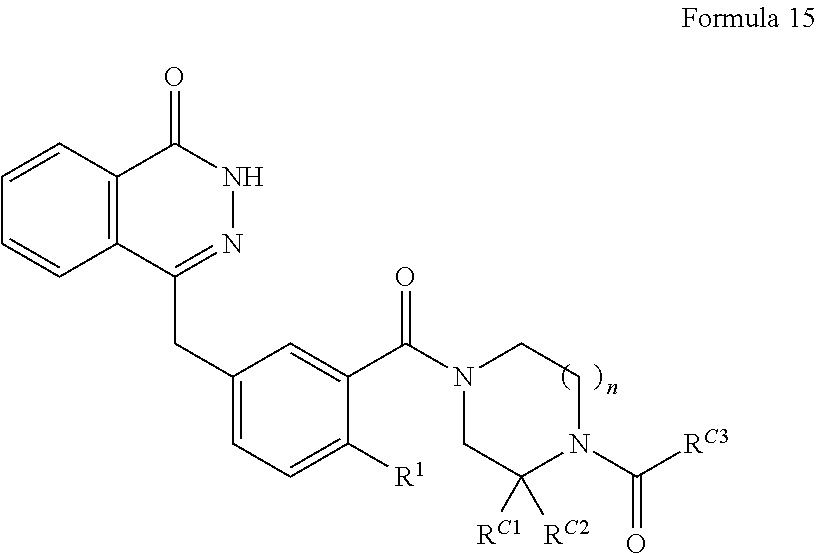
C1=CC2=C(C=C1)C(CC1=CC=C([R1])C(C(N3CC([RC1])([RC2])N(C([RC3])=O)CC3)=O)=C1)=NNC2=O
